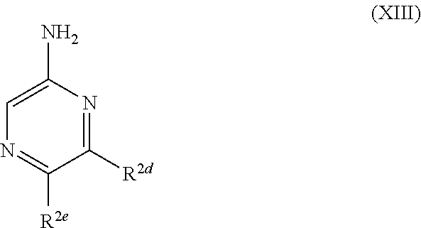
C1=C(N)N=C([R2d])C([R2e])=N1
